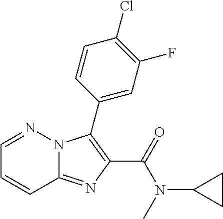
C12=NC(C(=O)N(C3CC3)C)=C(C3=CC(F)=C(Cl)C=C3)N1N=CC=C2
